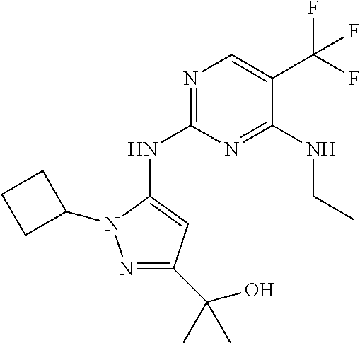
N1=C(NC2=CC(C(O)(C)C)=NN2C2CCC2)N=C(NCC)C(C(F)(F)F)=C1
